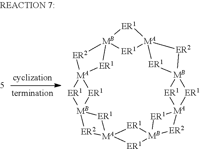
[ER1]1[MA]23[ER1][MB]14[ER1][MA]1([ER1][MB]5([ER2][MA]6([ER1][MB]7([ER1][MA]8([ER1][MB]([ER2]2)([ER1]3)[ER1]8)[ER2]7)[ER1]6)[ER1]5)[ER1]1)[ER2]4
